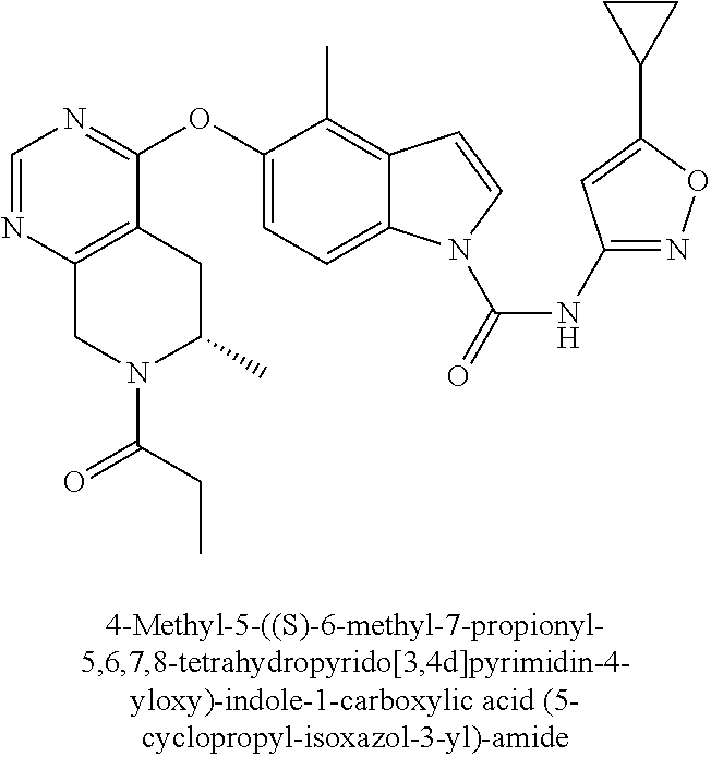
O(C1=CC=C2C(=C1C)C=CN2C(=O)NC1=NOC(C2CC2)=C1)C1=NC=NC2=C1CC(C)N(C(CC)=O)C2
